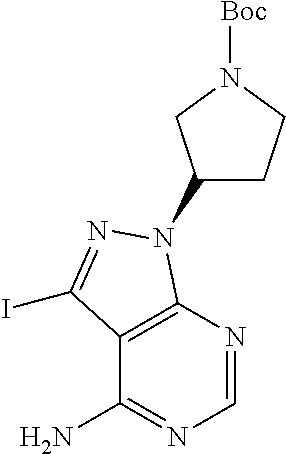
C1=NC2=C(C(N)=N1)C(I)=NN2C1CCN([Boc])C1
